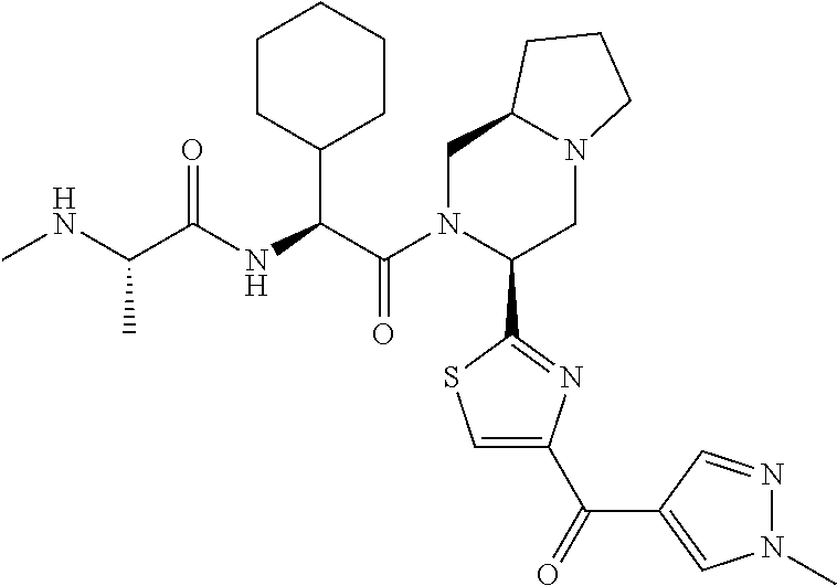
C(C(=O)NC(C(N1C(C2=NC(C(=O)C3=CN(C)N=C3)=CS2)CN2C(C1)CCC2)=O)C1CCCCC1)(NC)C
